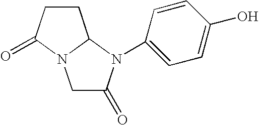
C1C(=O)N(C2=CC=C(O)C=C2)C2N1C(=O)CC2
